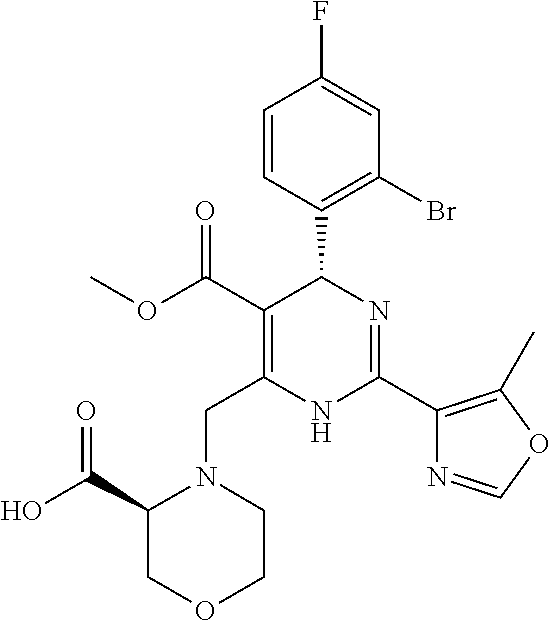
C1=CC(C2C(C(=O)OC)=C(CN3C(C(O)=O)COCC3)NC(C3=C(C)OC=N3)=N2)=C(Br)C=C1F
